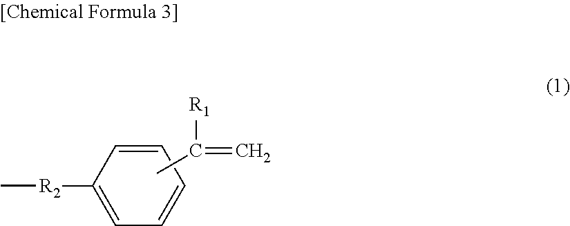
C1=CC([R2]C)=CC=C1.CC([R1])=C
